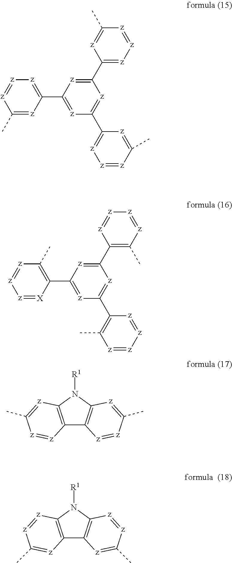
C1(C)=[z]C(C2=[z]C(C3=[z][z]=[z]C(C)=[z]3)=[z]C(C3=[z][z]=[z]C(C)=[z]3)=[z]2)=[z][z]=[z]1.[z]1=[X]C(C2=[z]C(C3=C(C)[z]=[z][z]=[z]3)=[z]C(C3=C(C)[z]=[z][z]=[z]3)=[z]2)=C(C)[z]=[z]1.C12=C(N([R1])C3=C1[z]=[z]C(C)=[z]3)[z]=C(C)[z]=[z]2.C12=C(N([R1])C3=C1[z]=C(C)[z]=[z]3)[z]=[z]C(C)=[z]2
